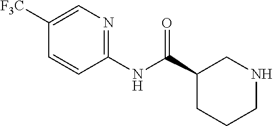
C1(NC(C2CCCNC2)=O)=NC=C([F3C])C=C1
